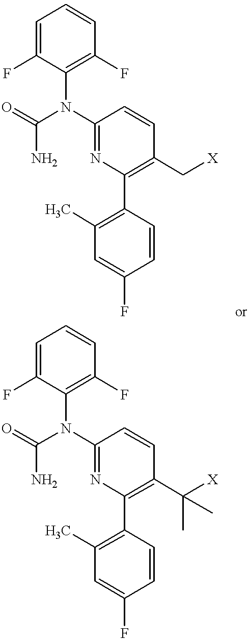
C1=C(F)C(N(C(=O)N)C2=NC(C3=C(C)C=C(F)C=C3)=C(C[X])C=C2)=C(F)C=C1.C1=C(F)C(N(C(=O)N)C2=NC(C3=C(C)C=C(F)C=C3)=C(C([X])(C)C)C=C2)=C(F)C=C1
